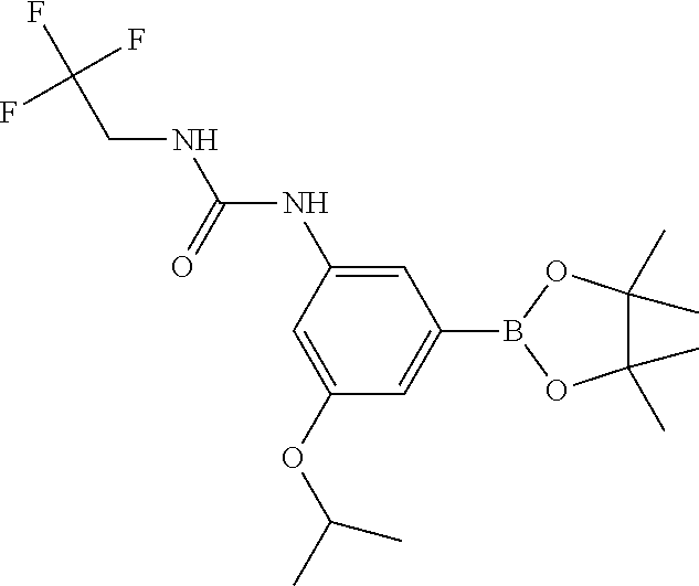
C1(NC(NCC(F)(F)F)=O)=CC(B2OC(C)(C)C(C)(C)O2)=CC(OC(C)C)=C1
